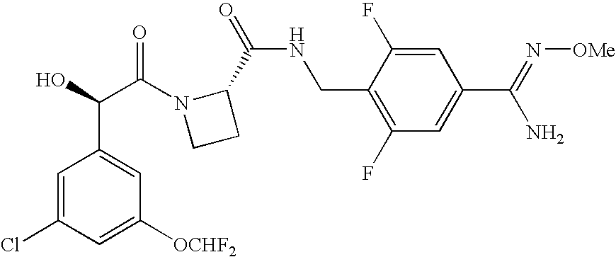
C1=C(Cl)C=C([OCHF2])C=C1C(C(=O)N1CCC1C(=O)NCC1=C(F)C=C(C(=N[OMe])N)C=C1F)O
